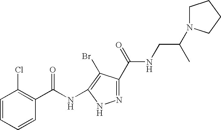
C1=CC=CC(C(NC2=C(Br)C(C(NCC(C)N3CCCC3)=O)=NN2)=O)=C1Cl
